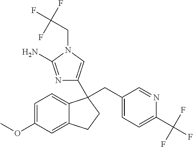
C1=C(OC)C=C2C(=C1)C(CC1=CC=C(C(F)(F)F)N=C1)(C1=CN(CC(F)(F)F)C(N)=N1)CC2
